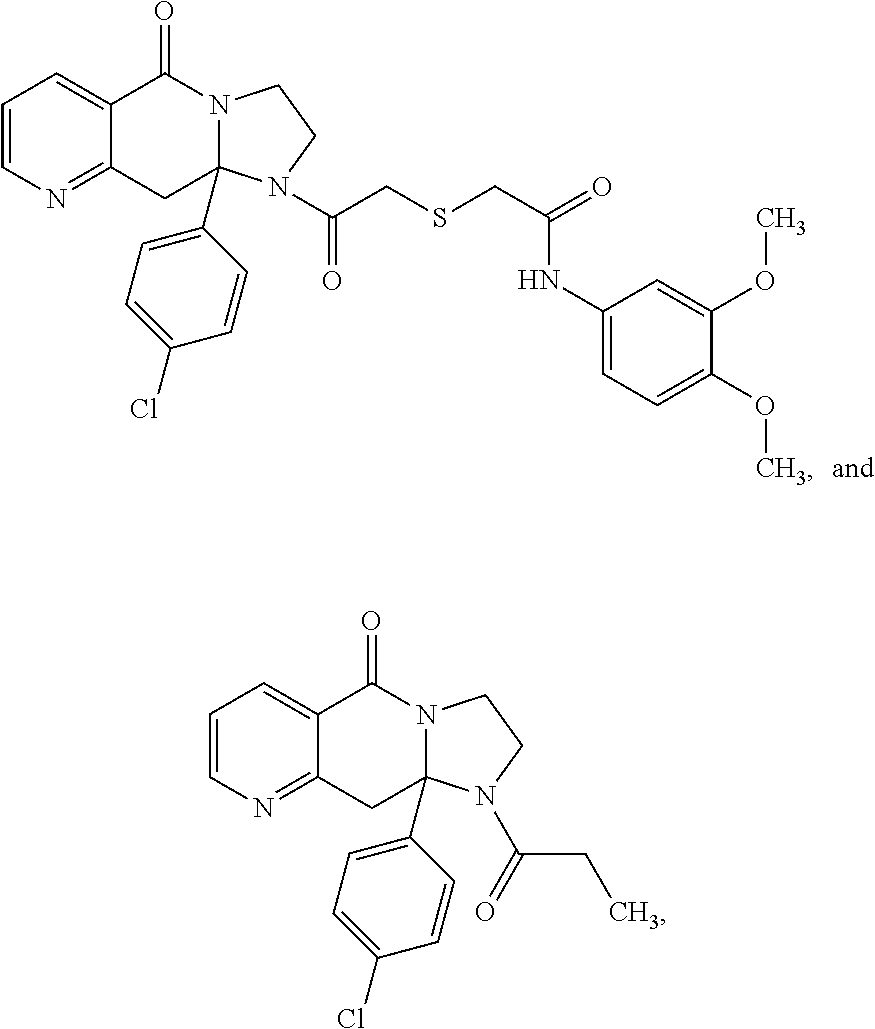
C1=CN=C2C(=C1)C(=O)N1CCN(C(CC)=O)C1(C1=CC=C(Cl)C=C1)C2.C1=CN=C2C(=C1)C(=O)N1CCN(C(CSCC(NC3=CC=C(OC)C(OC)=C3)=O)=O)C1(C1=CC=C(Cl)C=C1)C2
